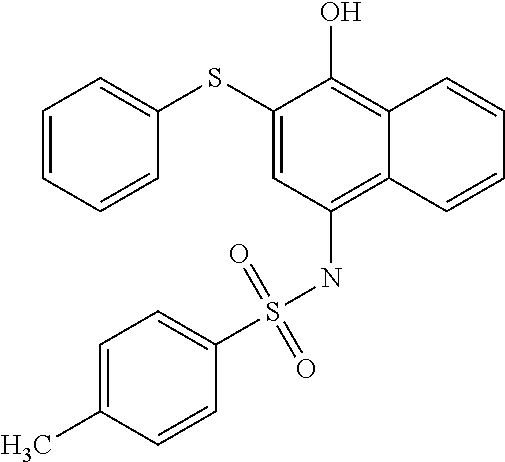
C1(SC2=CC=CC=C2)=CC(NS(C2=CC=C(C)C=C2)(=O)=O)=C2C(=C1O)C=CC=C2
